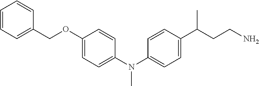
C1=CC=C(COC2=CC=C(N(C3=CC=C(C(CCN)C)C=C3)C)C=C2)C=C1
